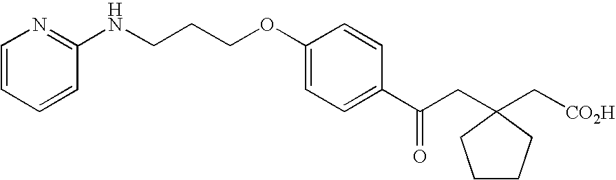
C1=CC=CC(NCCCOC2=CC=C(C(CC3(C[CO2H])CCCC3)=O)C=C2)=N1
